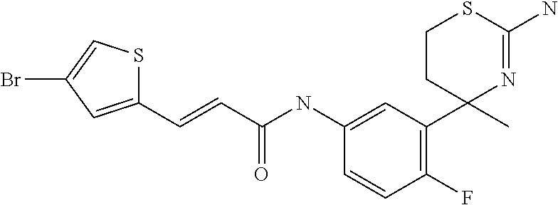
C1(NC(C=CC2=CC(Br)=CS2)=O)=CC(C2(C)N=C(N)SCC2)=C(F)C=C1
